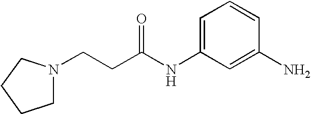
C1=C(NC(CCN2CCCC2)=O)C=C(N)C=C1
